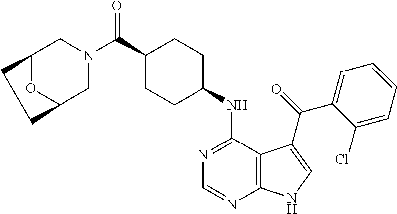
C1(C(N2CC3OC(C2)CC3)=O)CCC(NC2=NC=NC3=C2C(C(=O)C2=CC=CC=C2Cl)=CN3)CC1
